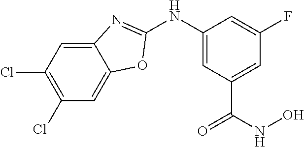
C12=CC(Cl)=C(Cl)C=C1OC(NC1=CC(C(=O)NO)=CC(F)=C1)=N2
